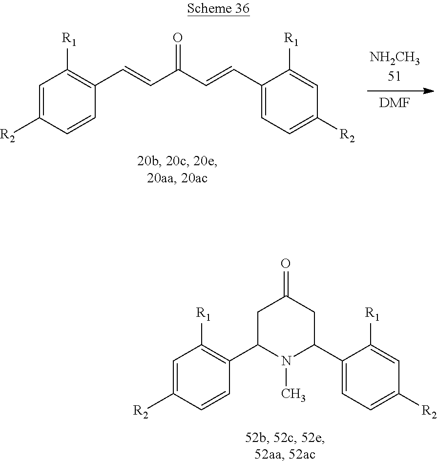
C1=C([R2])C=CC(C=CC(C=CC2=CC=C([R2])C=C2[R1])=O)=C1[R1].[DMF].C1C(C2=C([R1])C=C([R2])C=C2)N(C)C(C2=CC=C([R2])C=C2[R1])CC1=O
